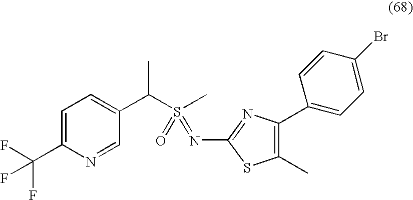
C1(C)=C(C2=CC=C(Br)C=C2)N=C(N=S(=O)(C)C(C2=CC=C(C(F)(F)F)N=C2)C)S1
